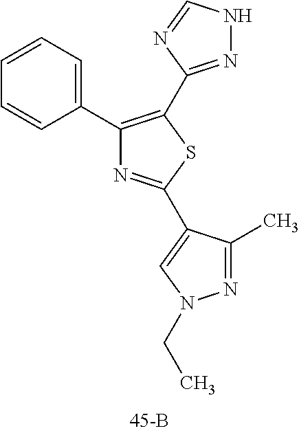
C1(C2=CC=CC=C2)=C(C2=NNC=N2)SC(C2=CN(CC)N=C2C)=N1
